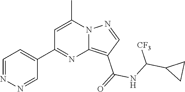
C12=C(C(=O)NC(C3CC3)[CF3])C=NN1C(C)=CC(C1=CC=NN=C1)=N2
